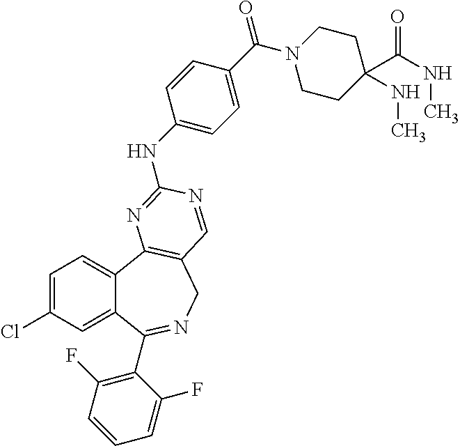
C1=C(Cl)C=C2C(=C1)C1=C(CN=C2C2=C(F)C=CC=C2F)C=NC(NC2=CC=C(C(=O)N3CCC(C(NC)=O)(NC)CC3)C=C2)=N1
